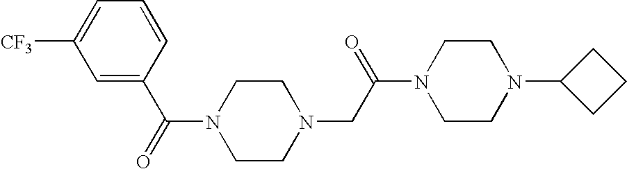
C1=C(C(N2CCN(CC(N3CCN(C4CCC4)CC3)=O)CC2)=O)C=CC=C1[CF3]
